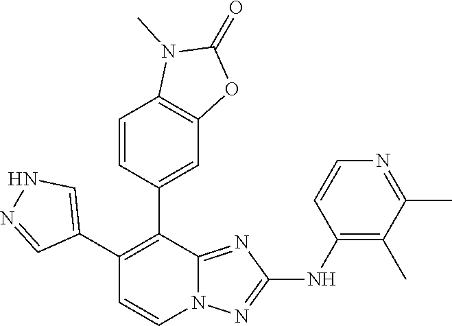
C1(C2=CC3=C(C=C2)N(C)C(=O)O3)=C(C2=CNN=C2)C=CN2C1=NC(NC1=C(C)C(C)=NC=C1)=N2
